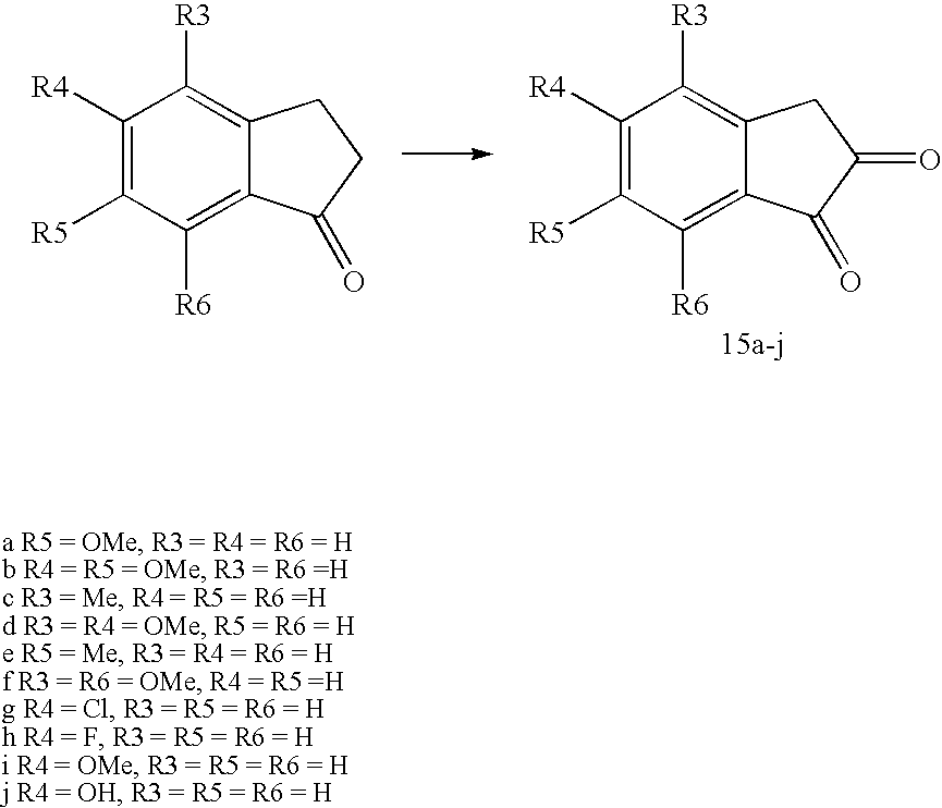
C1([R4])=C([R5])C([R6])=C2C(=C1[R3])CCC2=O.C1([R4])=C([R5])C([R6])=C2C(=C1[R3])CC(=O)C2=O
